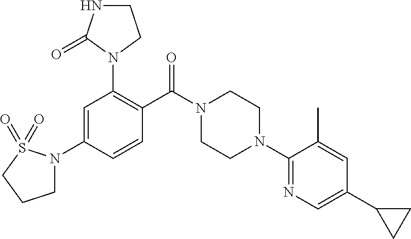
N1(C2=C(C(N3CCN(C4=NC=C(C5CC5)C=C4C)CC3)=O)C=CC(N3CCCS3(=O)=O)=C2)CCNC1=O
